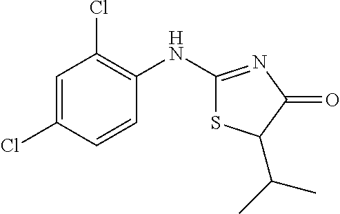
C1(NC2=NC(=O)C(C(C)C)S2)=C(Cl)C=C(Cl)C=C1
